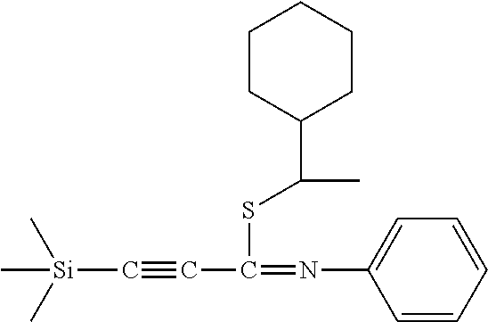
C[Si](C)(C)C#CC(SC(C1CCCCC1)C)=NC1=CC=CC=C1
